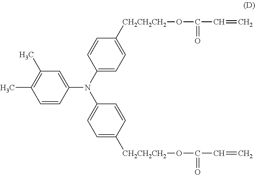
C1=CC(N(C2=CC=C([CH2CH2CH2]OC(C=C)=O)C=C2)C2=CC=C([CH2CH2CH2]OC(C=C)=O)C=C2)=CC(C)=C1C
